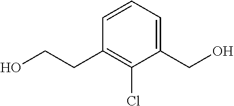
C1=CC=C(CO)C(Cl)=C1CCO
